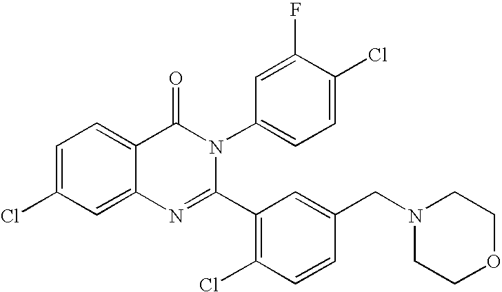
C1=C(Cl)C=C2C(=C1)C(=O)N(C1=CC=C(Cl)C(F)=C1)C(C1=C(Cl)C=CC(CN3CCOCC3)=C1)=N2
